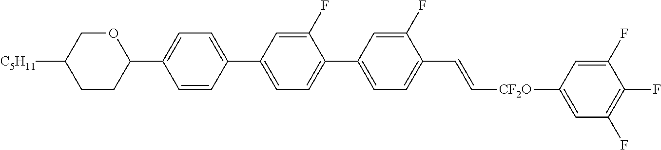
C1=C(C2=CC=C(C3=CC=C(C=C[CF2O]C4=CC(F)=C(F)C(F)=C4)C(F)=C3)C(F)=C2)C=CC(C2OCC([C5H11])CC2)=C1
